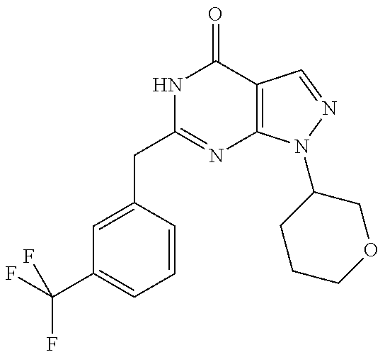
C1=C(CC2=NC3=C(C(=O)N2)C=NN3C2CCCOC2)C=CC=C1C(F)(F)F
